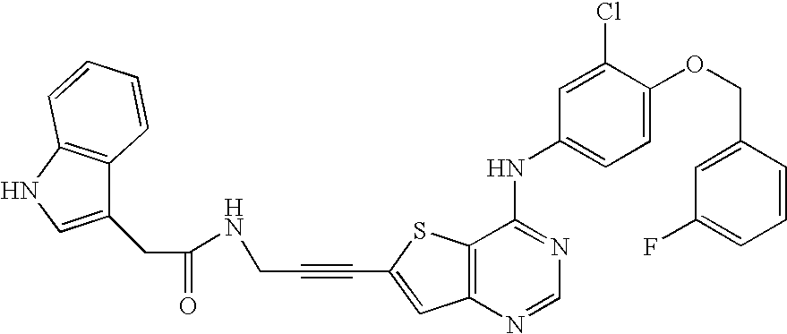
C12=C(SC(C#CCNC(=O)CC3=CNC4=C3C=CC=C4)=C1)C(NC1=CC=C(OCC3=CC(F)=CC=C3)C(Cl)=C1)=NC=N2
